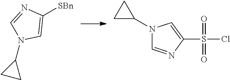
C1([SBn])=CN(C2CC2)C=N1.N1(C2CC2)C=NC(S(Cl)(=O)=O)=C1
